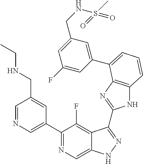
C1=NC=C(C2=NC=C3C(=C2F)C(C2=NC4=C(N2)C=CC=C4C2=CC(CNS(C)(=O)=O)=CC(F)=C2)=NN3)C=C1CNCC
